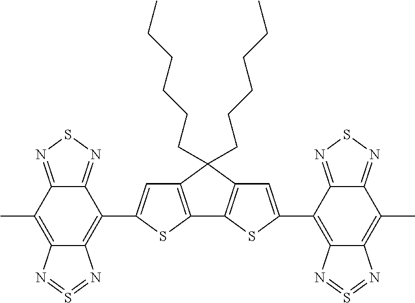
C1(C2=CC3=C(S2)C2=C(C3(CCCCCC)CCCCCC)C=C(C3=C4C(=C(C)C5=NSN=C35)N=S=N4)S2)=C2C(=C(C)C3=NSN=C13)N=S=N2
